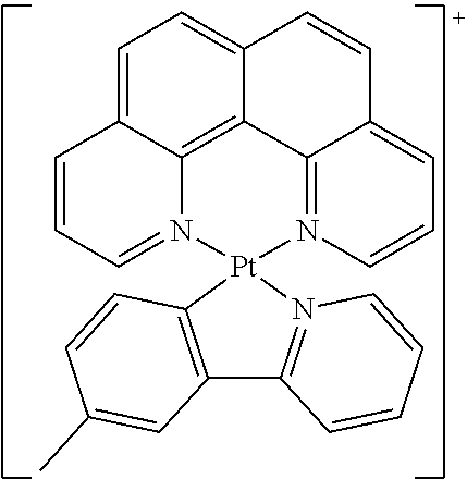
C1=C2C3=C4C(=C1)C=CC1=CC=CN(=C41)[Pt]1(N3=CC=C2)N2=C(C3=C1C=CC(C)=C3)C=CC=C2
